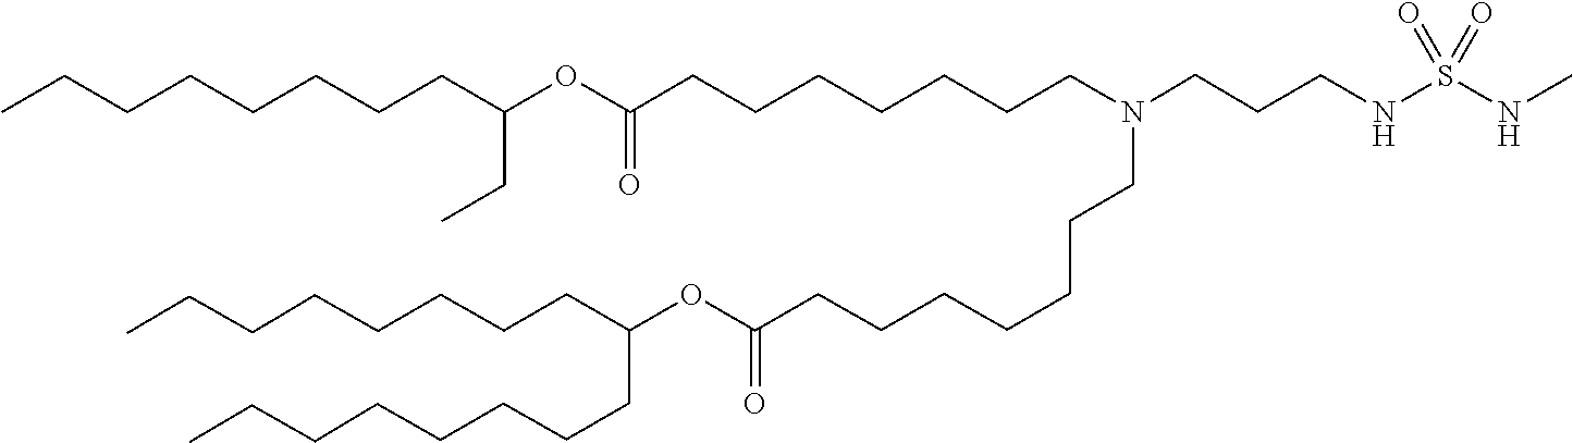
O(C(=O)CCCCCCCN(CCCNS(=O)(=O)NC)CCCCCCCC(OC(CC)CCCCCCCC)=O)C(CCCCCCCC)CCCCCCCC
